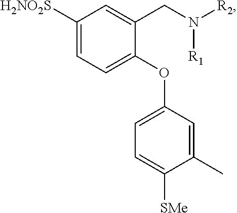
[H2NO2S]C1=CC=C(OC2=CC=C([SMe])C(C)=C2)C(CN([R2])[R1])=C1
